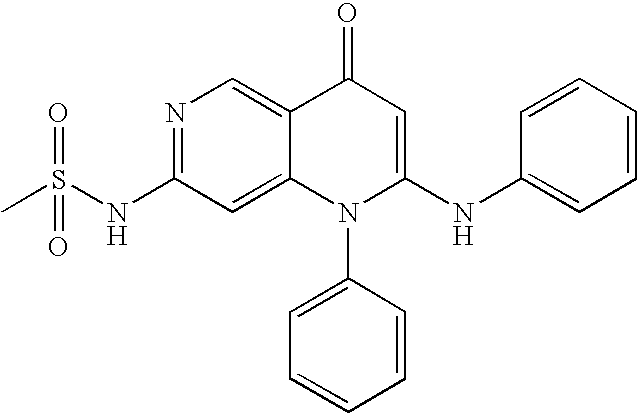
N(S(C)(=O)=O)C1=NC=C2C(=C1)N(C1=CC=CC=C1)C(NC1=CC=CC=C1)=CC2=O
